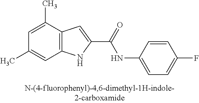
C12=C(C(C)=CC(C)=C1)C=C(C(=O)NC1=CC=C(F)C=C1)N2
